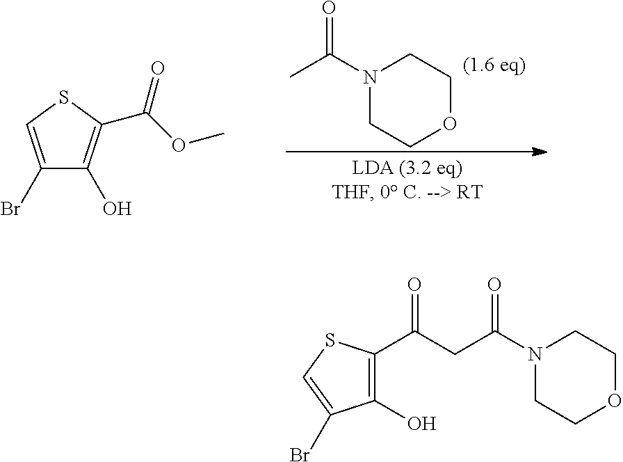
N1(C(C)=O)CCOCC1.C1(Br)=CSC(C(OC)=O)=C1O.C1(C(CC(N2CCOCC2)=O)=O)=C(O)C(Br)=CS1
